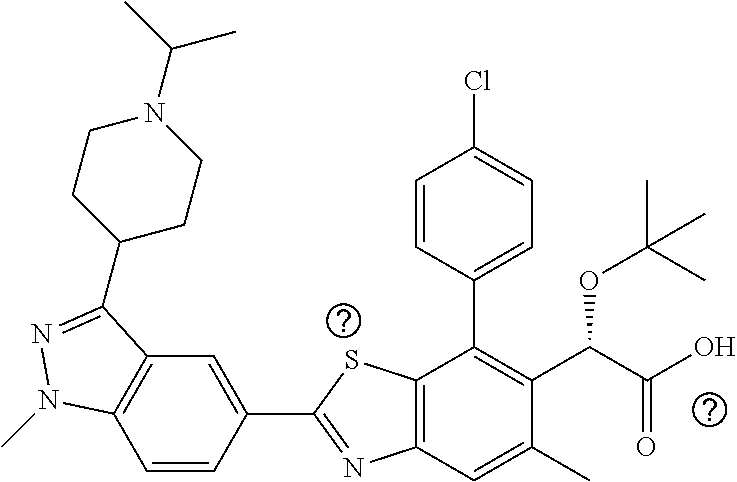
C1=CC(C2=NC3=C(S2)C(C2=CC=C(Cl)C=C2)=C(C(C(O)=O)OC(C)(C)C)C(C)=C3)=CC2=C1N(C)N=C2C1CCN(C(C)C)CC1
